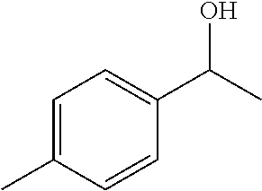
C1=C(C)C=CC(C(C)O)=C1
